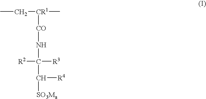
CC[CR1](C)[CO]NC([R2])([R3])C([SO3Ma])[R4]
